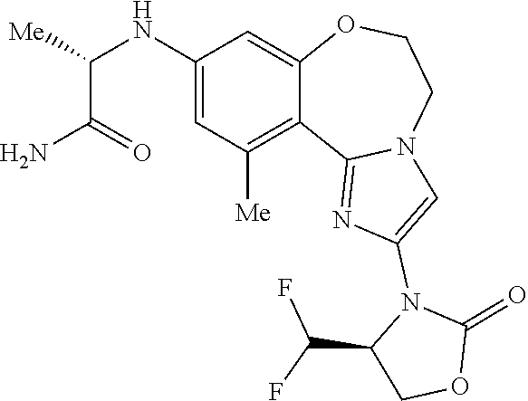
C(C(=O)N)(NC1=CC([Me])=C2C(=C1)OCCN1C2=NC(N2C(C(F)F)COC2=O)=C1)[Me]
